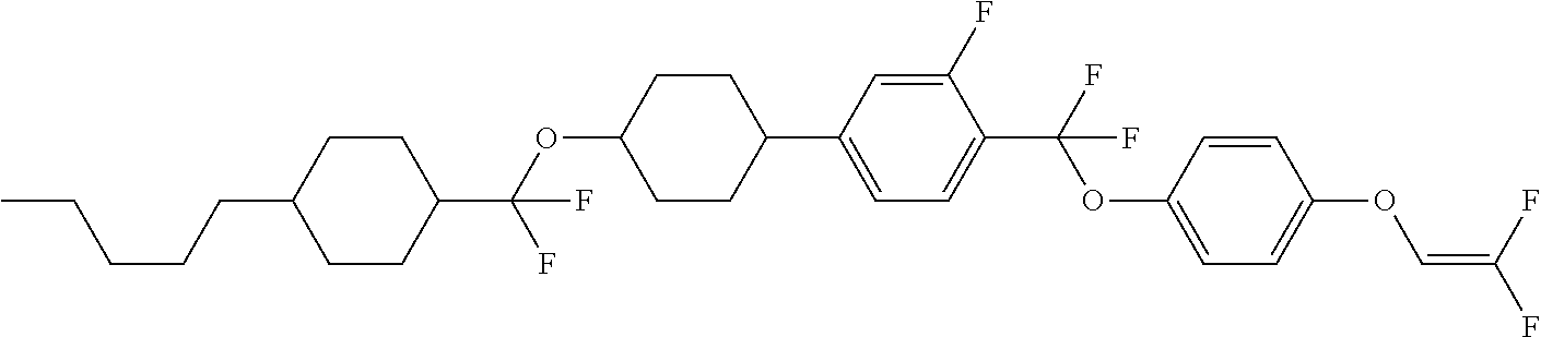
C1CC(C(OC2CCC(C3=CC=C(C(F)(OC4=CC=C(OC=C(F)F)C=C4)F)C(F)=C3)CC2)(F)F)CCC1CCCCC
